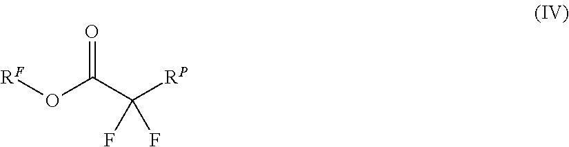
O=C(C([RP])(F)F)O[RF]
